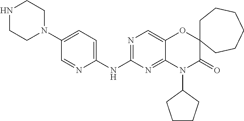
C1(NC2=NC=C3C(=N2)N(C2CCCC2)C(=O)C2(O3)CCCCCC2)=CC=C(N2CCNCC2)C=N1
